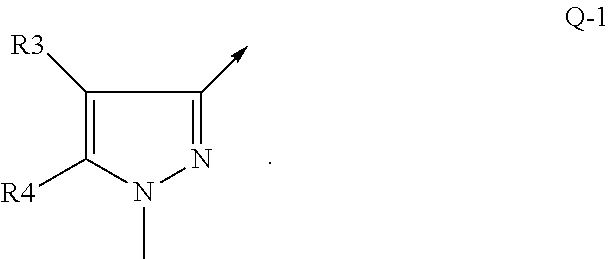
C1([R3])=C([R4])N(C)N=C1->C
